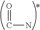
C(=O)N
